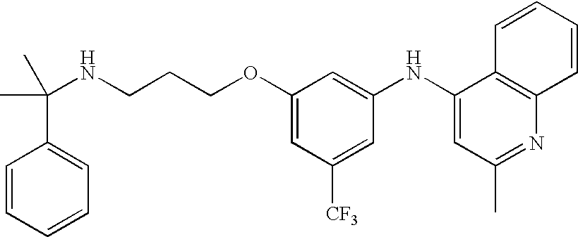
C1(NC2=CC(C)=NC3=C2C=CC=C3)=CC(OCCCNC(C2=CC=CC=C2)(C)C)=CC([CF3])=C1
